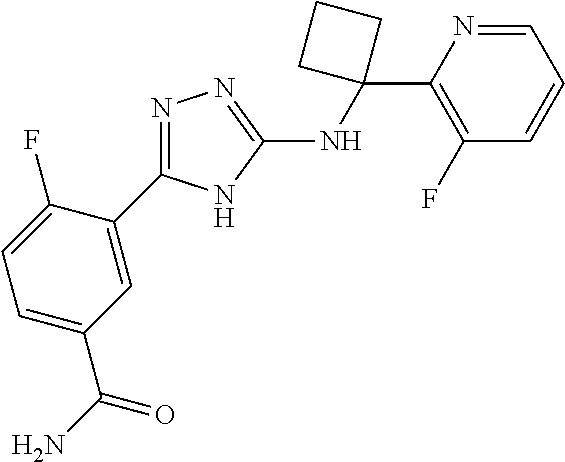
C1(C2(NC3=NN=C(C4=CC(C(N)=O)=CC=C4F)N3)CCC2)=C(F)C=CC=N1
